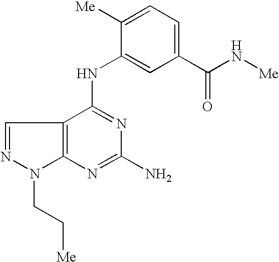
C12=C(C(NC3=CC(C(N[Me])=O)=CC=C3[Me])=NC(N)=N1)C=NN2CC[Me]
